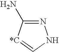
N1=C(N)[*C]=CN1
